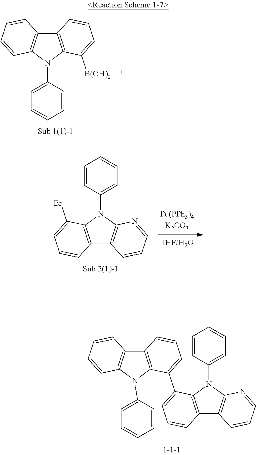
C12=C(N(C3=CC=CC=C3)C3=C1C=CC=C3[B(OH)2])C=CC=C2.C12=C(N(C3=CC=CC=C3)C3=C1C=CC=N3)C(Br)=CC=C2.C12=C(N(C3=CC=CC=C3)C3=C1C=CC=N3)C(C1=CC=CC3=C1N(C1=CC=CC=C1)C1=C3C=CC=C1)=CC=C2
